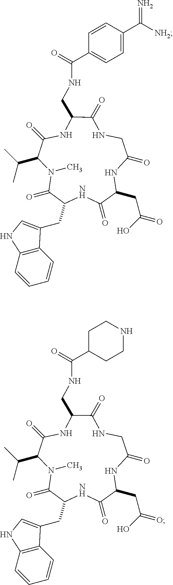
N1CC(=O)NC(CC(O)=O)C(=O)NC(CC2=CNC3=C2C=CC=C3)C(=O)N(C)C(C(C)C)C(=O)NC(CNC(C2=CC=C(C([NH2])=N)C=C2)=O)C1=O.N1CC(=O)NC(CC(O)=O)C(=O)NC(CC2=CNC3=C2C=CC=C3)C(=O)N(C)C(C(C)C)C(=O)NC(CNC(C2CCNCC2)=O)C1=O
